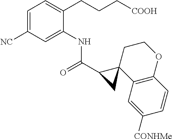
C1=C([NC])C=C(NC(C2CC23C2=C(OCC3)C=CC([CONHMe])=C2)=O)C(CCC[COOH])=C1
